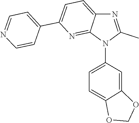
C1=C2C(=NC(C3=CC=NC=C3)=C1)N(C1=CC=C3C(=C1)OCO3)C(C)=N2
